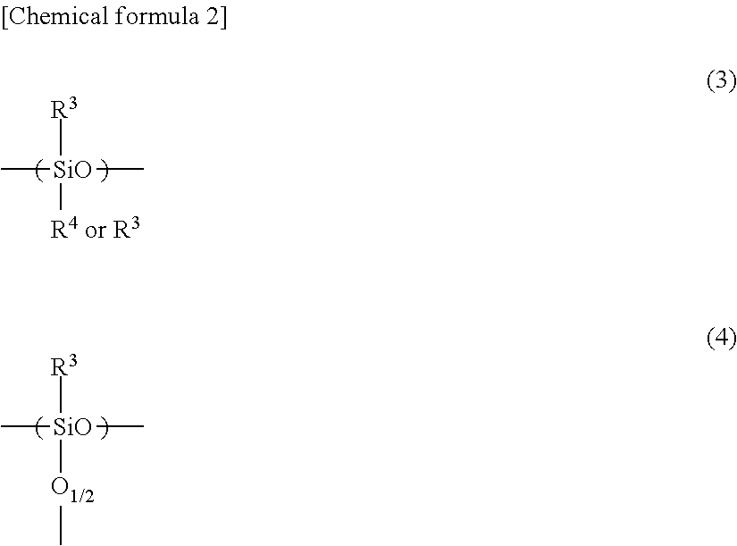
C[SiO](C)([R3])[R4 or R3].C[SiO](C)([R3])[O1/2]C
